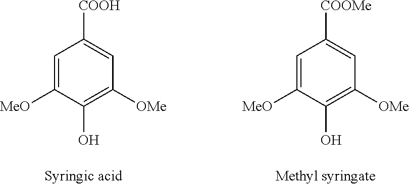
C1=C([MeO])C(O)=C([OMe])C=C1[COOH].C1=C([MeO])C(O)=C([OMe])C=C1[COOMe]
